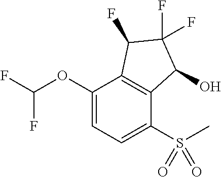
C1(OC(F)F)=CC=C(S(=O)(=O)C)C2=C1C(F)C(F)(F)C2O
